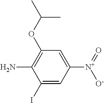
C1(OC(C)C)=C(N)C(I)=CC([N+](=O)[O-])=C1
